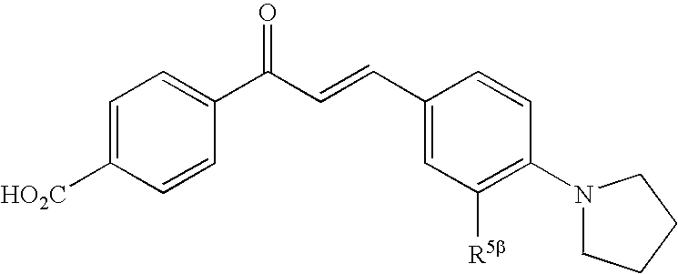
C1=C([HO2C])C=CC(C(C=CC2=CC([R5b])=C(N3CCCC3)C=C2)=O)=C1
